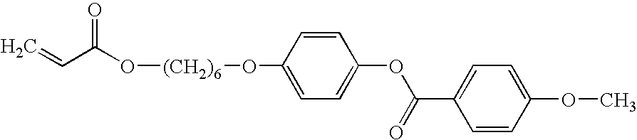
C=CC(O[(CH2)6]OC1=CC=C(OC(C2=CC=C(OC)C=C2)=O)C=C1)=O
